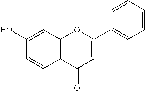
C1(O)=CC2=C(C=C1)C(=O)C=C(C1=CC=CC=C1)O2
